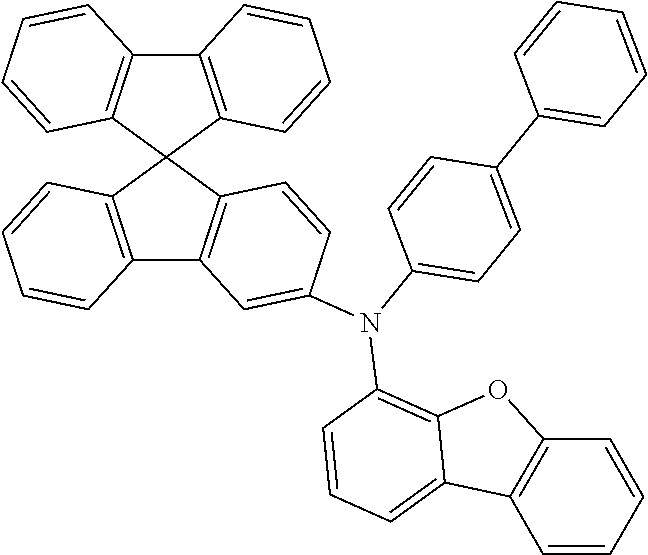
C1(C2=CC=C(N(C3=C4C(=CC=C3)C3=C(O4)C=CC=C3)C3=CC4=C(C=C3)C3(C5=C4C=CC=C5)C4=C(C5=C3C=CC=C5)C=CC=C4)C=C2)=CC=CC=C1
